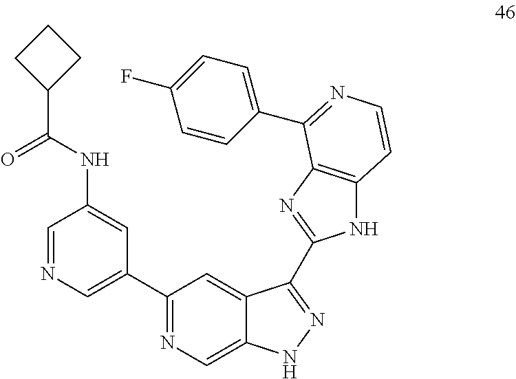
C1=NC=C(C2=NC=C3C(=C2)C(C2=NC4=C(N2)C=CN=C4C2=CC=C(F)C=C2)=NN3)C=C1NC(C1CCC1)=O
